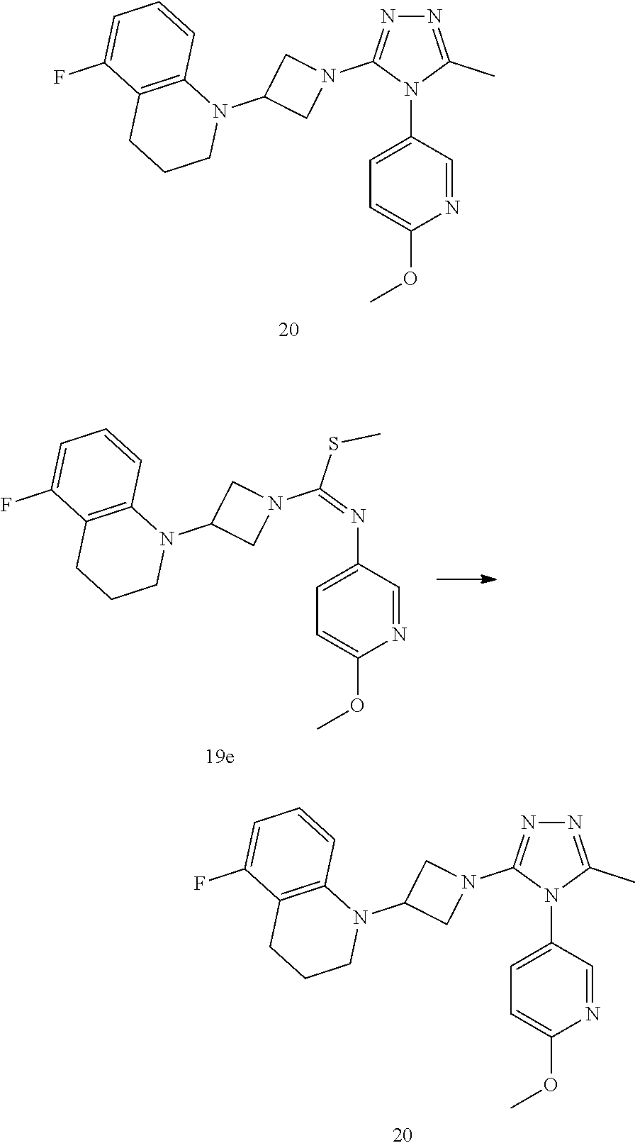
C1=C(N2C(C)=NN=C2N2CC(N3C4=C(CCC3)C(F)=CC=C4)C2)C=NC(OC)=C1.C1=C(N2C(C)=NN=C2N2CC(N3C4=C(CCC3)C(F)=CC=C4)C2)C=NC(OC)=C1.C1=C(N=C(SC)N2CC(N3C4=C(CCC3)C(F)=CC=C4)C2)C=NC(OC)=C1
